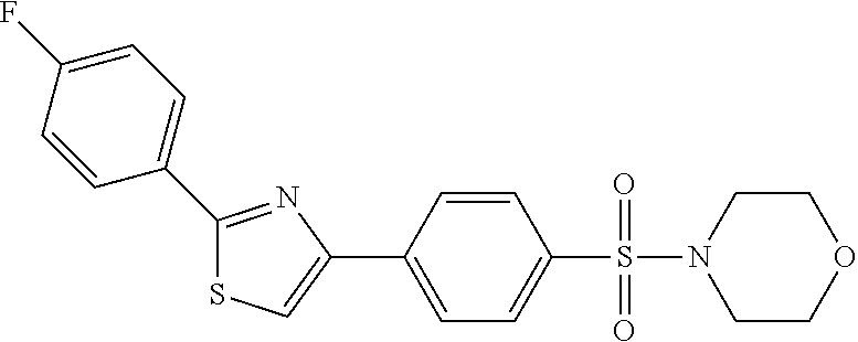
C1(C2=CC=C(F)C=C2)=NC(C2=CC=C(S(=O)(=O)N3CCOCC3)C=C2)=CS1
